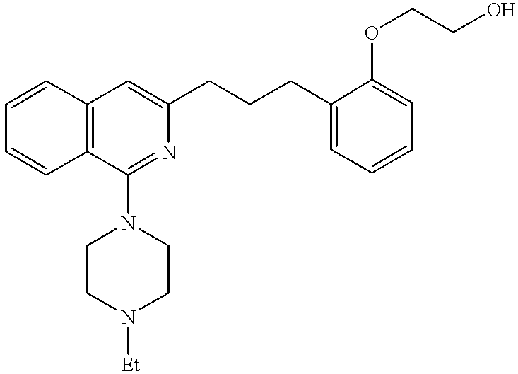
C12=C(C=CC=C1)C(N1CCN([Et])CC1)=NC(CCCC1=CC=CC=C1OCCO)=C2
